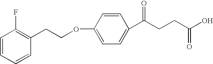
C1(OCCC2=C(F)C=CC=C2)=CC=C(C(CCC(=O)O)=O)C=C1
